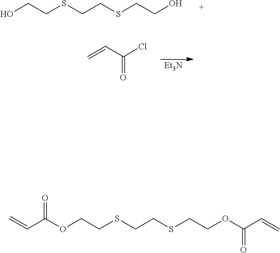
OCCSCCSCCO.C=CC(Cl)=O.[Et3N].C=CC(OCCSCCSCCOC(C=C)=O)=O
